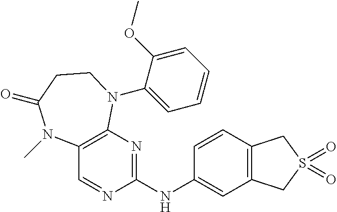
C1(NC2=CC3=C(C=C2)CS(=O)(=O)C3)=NC2=C(C=N1)N(C)C(=O)CCN2C1=CC=CC=C1OC
